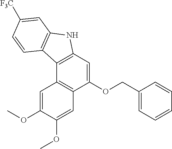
C1(OCC2=CC=CC=C2)=CC2=C(C3=C1C=C(OC)C(OC)=C3)C1=C(N2)C=C([F3C])C=C1
